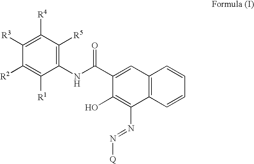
C1([R3])=C([R4])C([R5])=C(NC(C2=CC3=C(C(N=N[Q])=C2O)C=CC=C3)=O)C([R1])=C1[R2]
